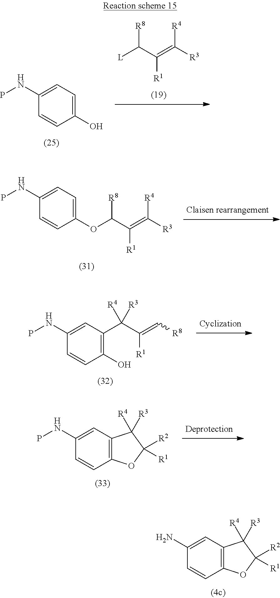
[R8]C(C(=C([R3])[R4])[R1])[L].C1=CC(O)=CC=C1NP.C1=CC(OC([R8])C(=C([R3])[R4])[R1])=CC=C1NP.C1=CC(O)=C(C(C([R1])=C[R8])([R4])[R3])C=C1NP.C1=CC2=C(C=C1NP)C([R4])([R3])C([R2])([R1])O2.C1=CC2=C(C=C1N)C([R4])([R3])C([R2])([R1])O2
